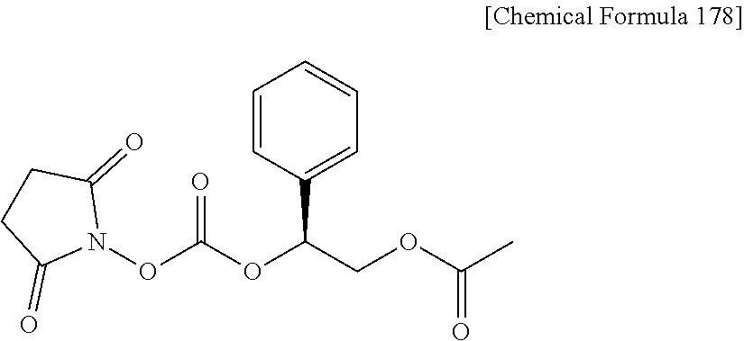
C1=CC(C(COC(C)=O)OC(=O)ON2C(=O)CCC2=O)=CC=C1
